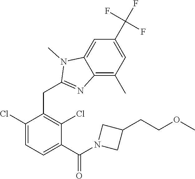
C1(Cl)=CC=C(C(=O)N2CC(CCOC)C2)C(Cl)=C1CC1=NC2=C(C)C=C(C(F)(F)F)C=C2N1C
